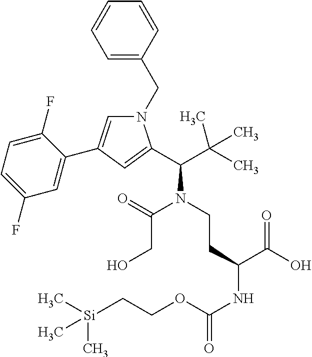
N1(CC2=CC=CC=C2)C=C(C2=CC(F)=CC=C2F)C=C1C(C(C)(C)C)N(CCC(NC(=O)OCC[Si](C)(C)C)C(O)=O)C(=O)CO
